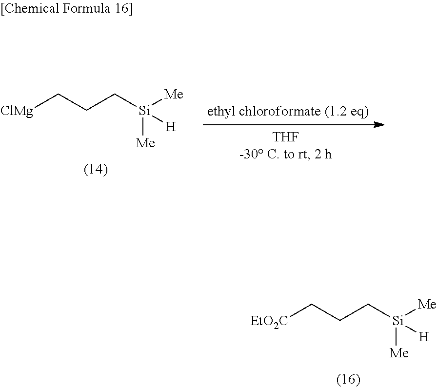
C(CC[Si]([Me])([Me])[H])[EtO2C].C(CC[Si]([Me])([Me])[H])[ClMg]
